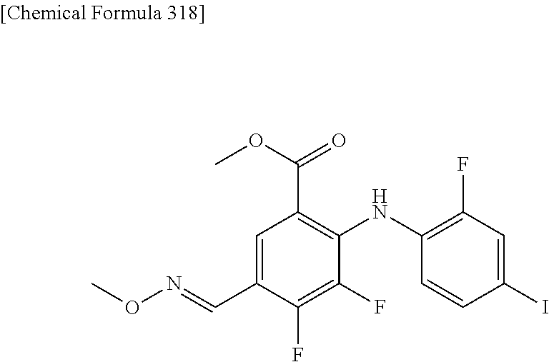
C1(NC2=C(C(OC)=O)C=C(C=NOC)C(F)=C2F)=C(F)C=C(I)C=C1
